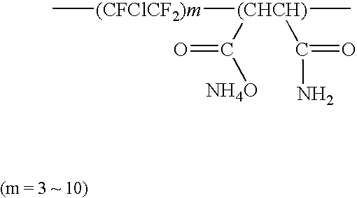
C[(CFClCF2)m][(CHCH)](C)(C(=O)[NH4O])C(N)=O
